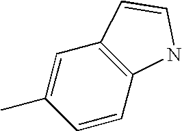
C1=C(C)C=CC2=C1C=CN2
